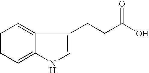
C1=CC=C2C(=C1)C(CCC(O)=O)=CN2
